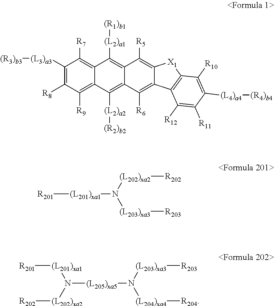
C1([(L3)a3][(R3)b3])=C([R8])C([R9])=C2C(=C1[R7])C([(L2)a1][(R1)b1])=C1C(=C2[(L2)a2][(R2)b2])C([R6])=C2C(=C1[R5])[X1]C1=C2C([R12])=C([R11])C([(L4)a4][(R4)b4])=C1[R10].[R201][(L201)xa1]N([(L202)xa2][R202])[(L203)xa3][R203].[(L205)xa5](N([(L203)xa3][R203])[(L204)xa4][R204])N([(L201)xa1][R201])[(L202)xa2][R202]
